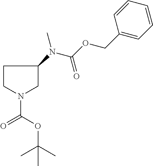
C1CN(C(=O)OC(C)(C)C)CC1N(C(OCC1=CC=CC=C1)=O)C
